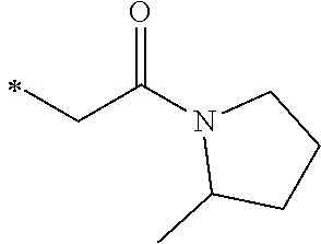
C(C)C(=O)N1C(C)CCC1
